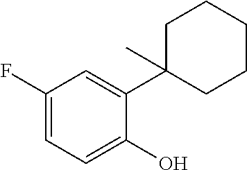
C1=C(C2(C)CCCCC2)C(O)=CC=C1F
